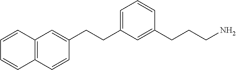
C(CC1=CC=CC(CCCN)=C1)C1=CC2=C(C=C1)C=CC=C2
